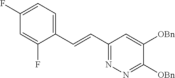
C1(F)=CC=C(C=CC2=NN=C([OBn])C([OBn])=C2)C(F)=C1
